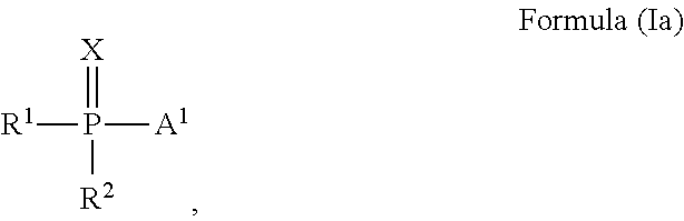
[X]=P([A1])([R1])[R2]
